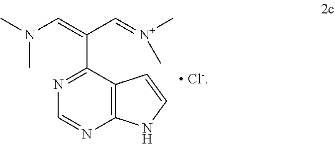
C12=C(C(C(=CN(C)C)C=[N+](C)C)=NC=N1)C=CN2
